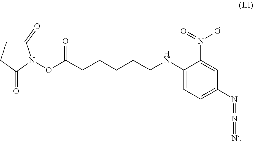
C1=C(NCCCCCC(ON2C(=O)CCC2=O)=O)C(N(=O)O)=CC(N=[N+]=[N-])=C1
